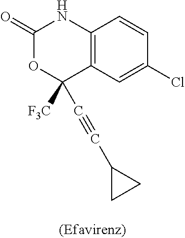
C1(=O)OC([F3C])(C#CC2CC2)C2=C(N1)C=CC(Cl)=C2
